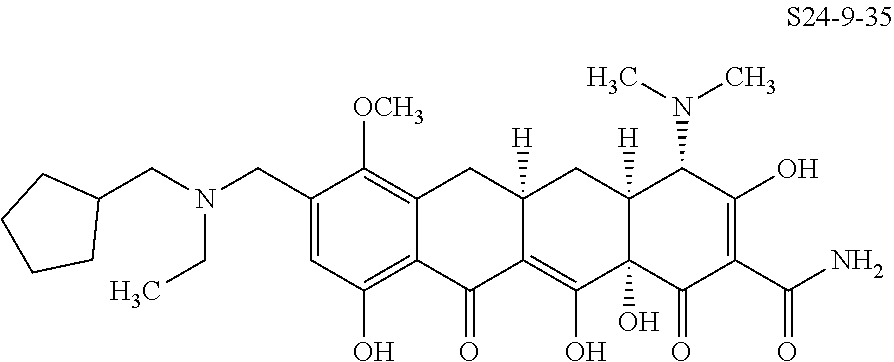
C1(CN(CC2CCCC2)CC)=CC(O)=C2C(=C1[OCH3])CC1([H])C(=C(O)C3(O)C([H])(C1)C(N(C)C)C(O)=C(C(N)=O)C3=O)C2=O
